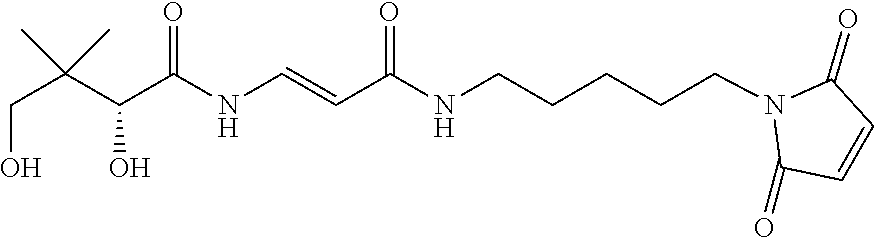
N1(CCCCCNC(C=CNC(C(C(CO)(C)C)O)=O)=O)C(=O)C=CC1=O
